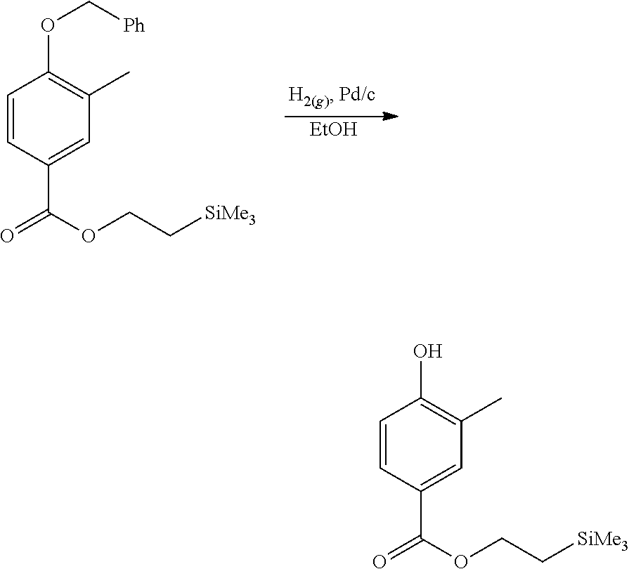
[EtOH].C1=CC(C(=O)OCC[SiMe3])=CC(C)=C1OC[Ph].C1=CC(C(=O)OCC[SiMe3])=CC(C)=C1O
